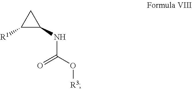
C1([R1])C(NC(O[R3])=O)C1
